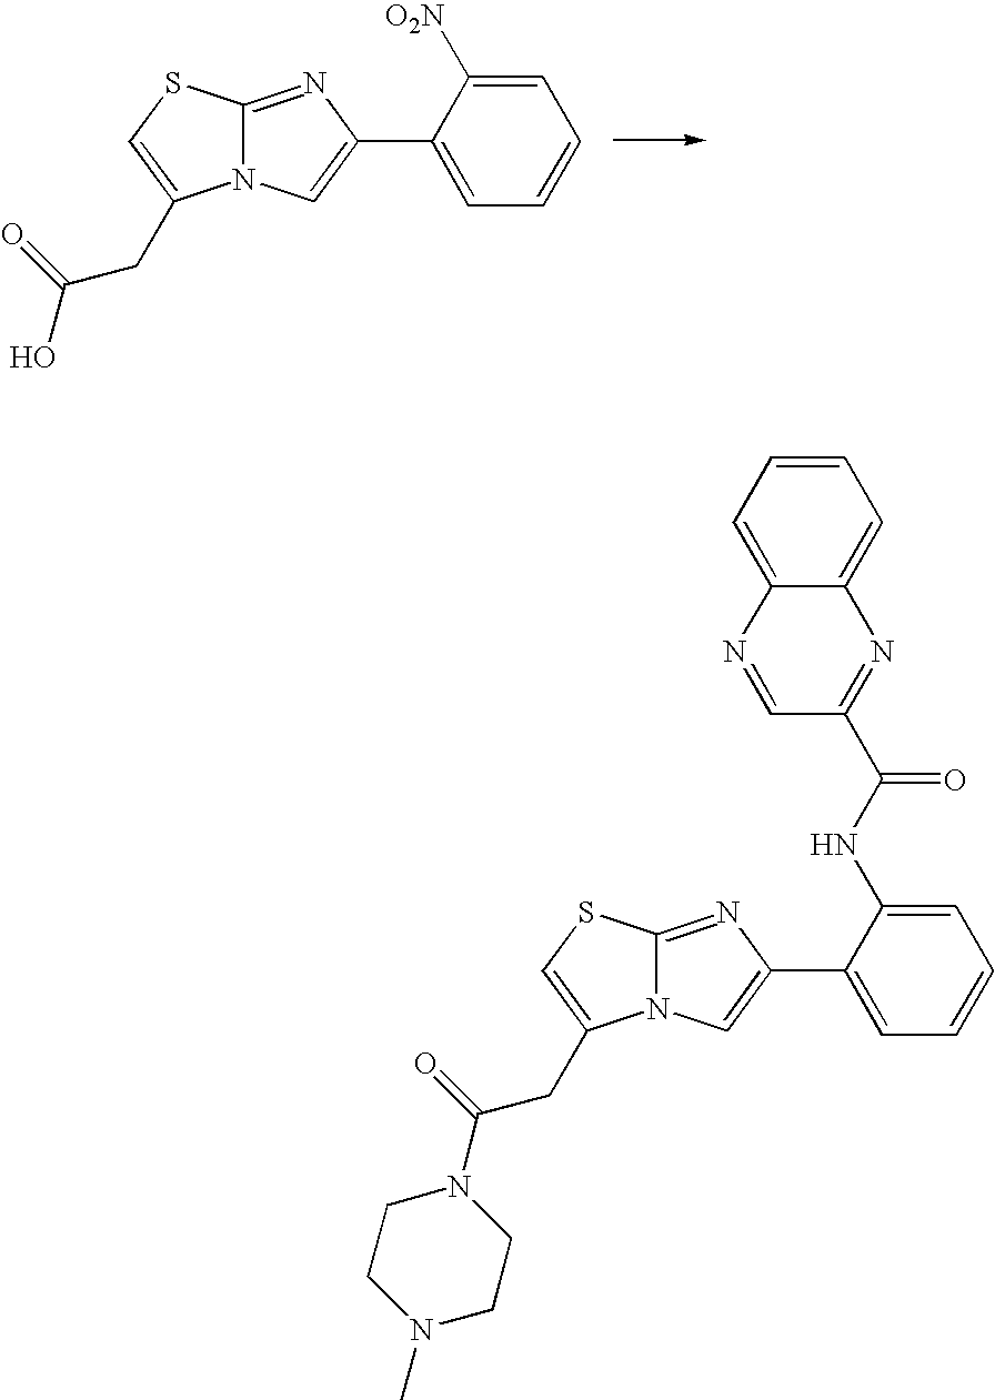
C12=NC(C3=CC=CC=C3[O2N])=CN1C(CC(O)=O)=CS2.C12=NC(C3=CC=CC=C3NC(C3=NC4=CC=CC=C4N=C3)=O)=CN1C(CC(N1CCN(C)CC1)=O)=CS2
